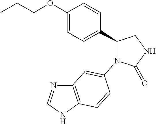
C1(=O)NCC(C2=CC=C(OCCC)C=C2)N1C1=CC2=C(NC=N2)C=C1
